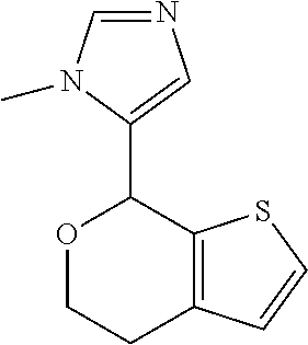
C12=C(SC=C1)C(C1=CN=CN1C)OCC2
